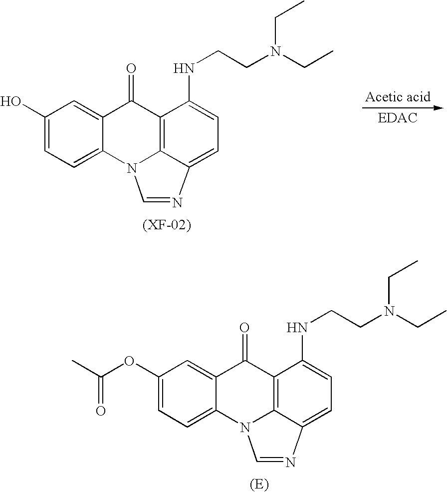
C1(OC(C)=O)=CC=C2C(=C1)C(=O)C1=C3N2C=NC3=CC=C1NCCN(CC)CC.C1(O)=CC=C2C(=C1)C(=O)C1=C3N2C=NC3=CC=C1NCCN(CC)CC
